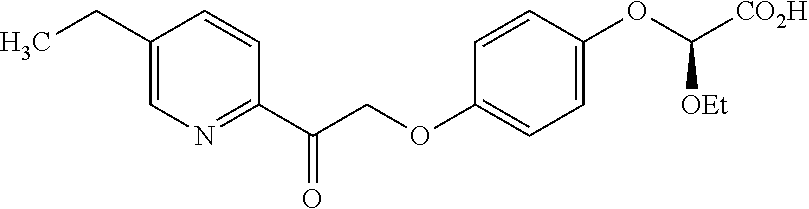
C1(CC)=CN=C(C(COC2=CC=C(OC([CO2H])[OEt])C=C2)=O)C=C1
